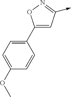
C1(C2=CC=C(OC)C=C2)=CC(->C)=NO1
